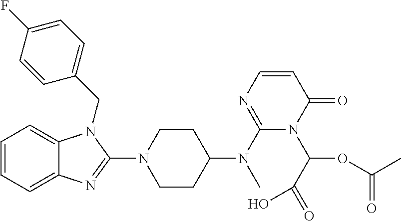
C1=CC=C2C(=C1)N(CC1=CC=C(F)C=C1)C(N1CCC(N(C3=NC=CC(=O)N3C(OC(C)=O)C(=O)O)C)CC1)=N2
